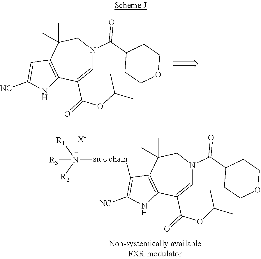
C1=C(C(=O)OC(C)C)C2=C(C(C)(C)CN1C(=O)C1CCOCC1)C=C([NC])N2.C1=C(C(=O)OC(C)C)C2=C(C(C)(C)CN1C(=O)C1CCOCC1)C([side chain]N([R3])([R1])[R2])=C([NC])N2.[X-]
